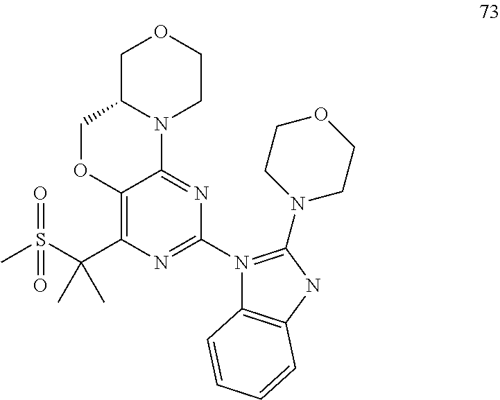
C1C2N(CCO1)C1=NC(N3=C(N4CCOCC4)NC4=C3C=CC=C4)=NC(C(S(C)(=O)=O)(C)C)=C1OC2
